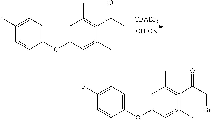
C1(C)=CC(OC2=CC=C(F)C=C2)=CC(C)=C1C(C)=O.[CH3CN].C1(C)=CC(OC2=CC=C(F)C=C2)=CC(C)=C1C(CBr)=O
